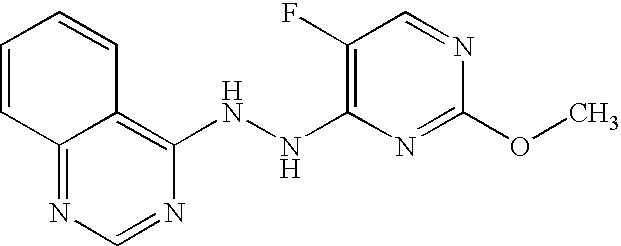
C1(F)=C(NNC2=C3C(=NC=N2)C=CC=C3)N=C(OC)N=C1
